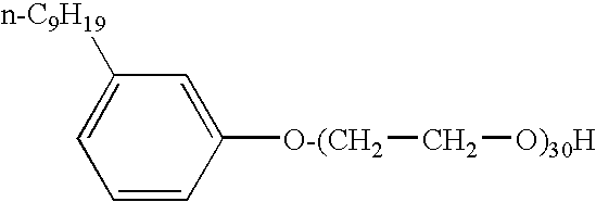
C1=C([O-(CH2]C[O)30H])C=CC=C1[n-C9H19]
